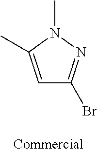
C1=C(C)N(C)N=C1Br
